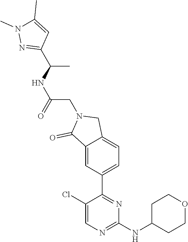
C1(Cl)=CN=C(NC2CCOCC2)N=C1C1=CC=C2C(=C1)C(=O)N(CC(=O)NC(C1=NN(C)C(C)=C1)C)C2
